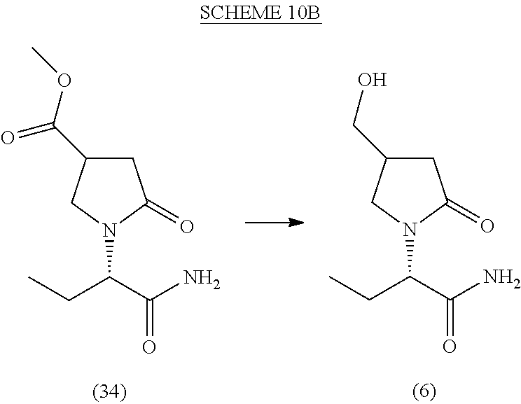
C1C(C(OC)=O)CN(C(C(N)=O)CC)C1=O.C1C(CO)CN(C(C(N)=O)CC)C1=O
